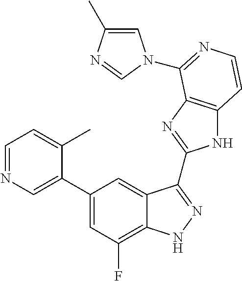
C1=C(C2=CC(F)=C3C(=C2)C(C2=NC4=C(N2)C=CN=C4N2C=C(C)N=C2)=NN3)C(C)=CC=N1
